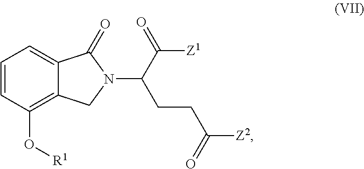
C1=CC(O[R1])=C2C(=C1)C(=O)N(C(C([Z1])=O)CCC([Z2])=O)C2
